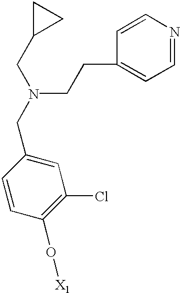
N(CC1=CC(Cl)=C(O[X1])C=C1)(CCC1=CC=NC=C1)CC1CC1
